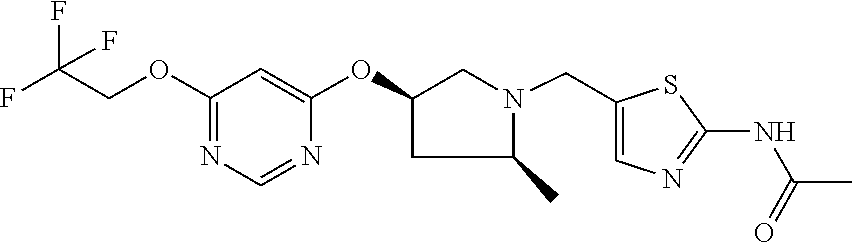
C1(OCC(F)(F)F)=NC=NC(OC2CC(C)N(CC3=CN=C(NC(=O)C)S3)C2)=C1
